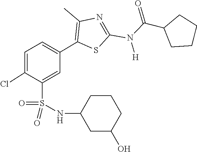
O=C(N(C1=NC(C)=C(C2=CC=C(Cl)C(S(=O)(NC3CC(O)CCC3)=O)=C2)S1)[H])C1CCCC1
